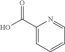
OC(C1=CC=CC=N1)=O
